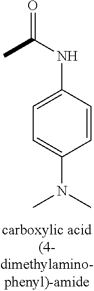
C1=CC(NC(=O)C)=CC=C1N(C)C
